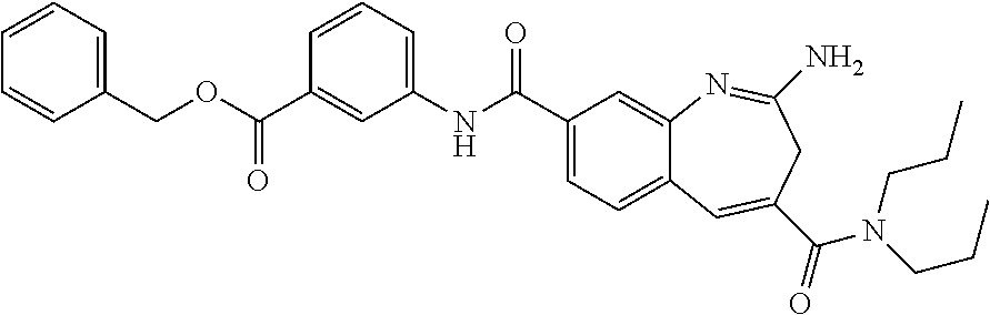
C1(COC(C2=CC(NC(C3=CC=C4C(=C3)N=C(N)CC(C(=O)N(CCC)CCC)=C4)=O)=CC=C2)=O)=CC=CC=C1
